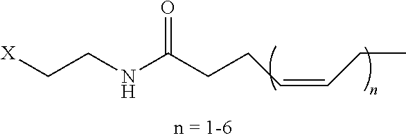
C(CNC(CCC=CCC)=O)[X]
